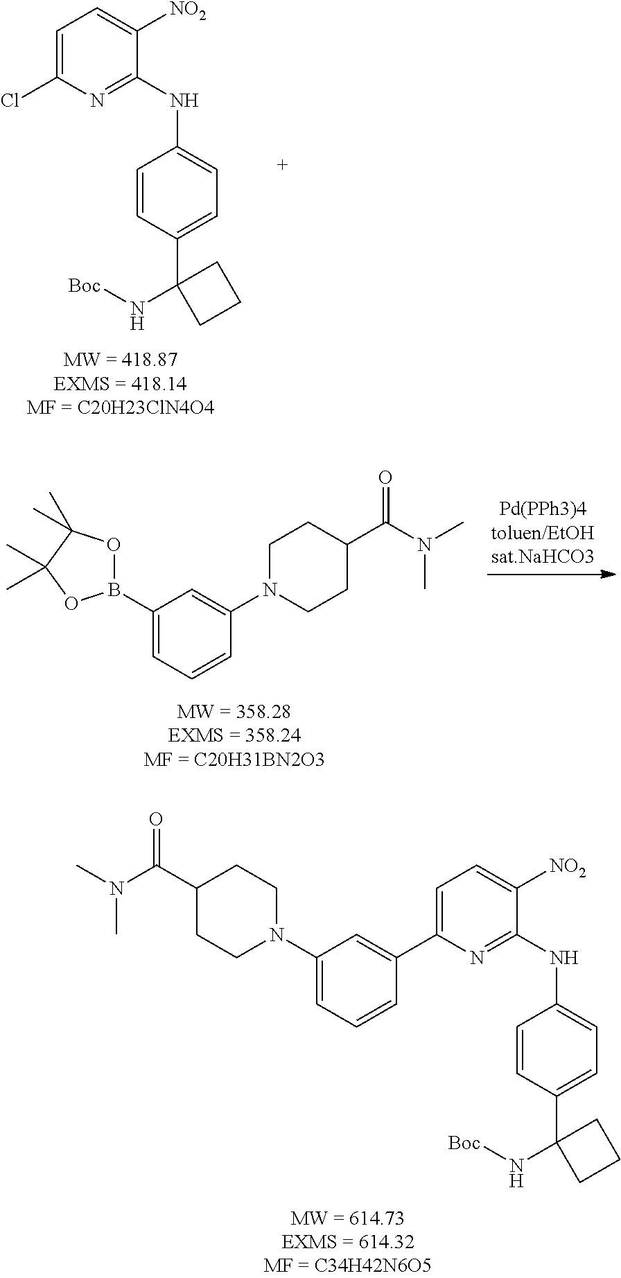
C1=C(Cl)N=C(NC2=CC=C(C3(N[Boc])CCC3)C=C2)C([NO2])=C1.C1(B2OC(C)(C)C(C)(C)O2)=CC=CC(N2CCC(C(N(C)C)=O)CC2)=C1.C1=C(C2=CC(N3CCC(C(N(C)C)=O)CC3)=CC=C2)N=C(NC2=CC=C(C3(N[Boc])CCC3)C=C2)C([NO2])=C1
